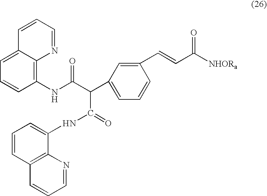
C1(NC(C(C2=CC=CC(C=CC([NHORa])=O)=C2)C(=O)NC2=CC=CC3=C2N=CC=C3)=O)=C2C(=CC=C1)C=CC=N2
